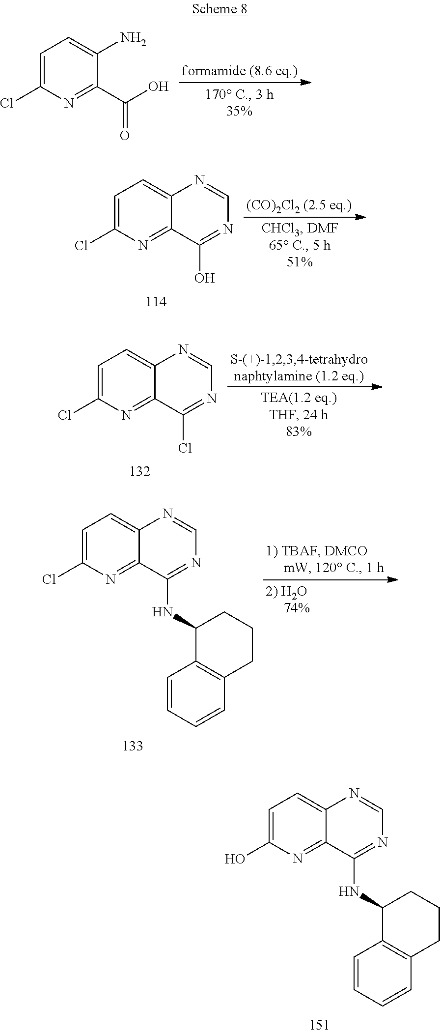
C1=C(Cl)N=C2C(=C1)N=CN=C2O.C1=C(Cl)N=C2C(=C1)N=CN=C2Cl.C1=C(O)N=C2C(=C1)N=CN=C2NC1C2=C(CCC1)C=CC=C2.C1=C(Cl)N=C2C(=C1)N=CN=C2NC1C2=C(CCC1)C=CC=C2.C1=C(Cl)N=C(C(O)=O)C(N)=C1
